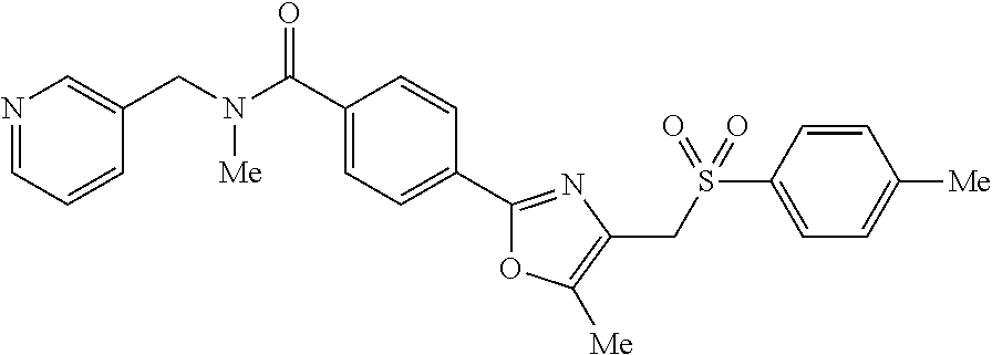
C1(C(=O)N(CC2=CN=CC=C2)[Me])=CC=C(C2=NC(CS(C3=CC=C([Me])C=C3)(=O)=O)=C([Me])O2)C=C1
